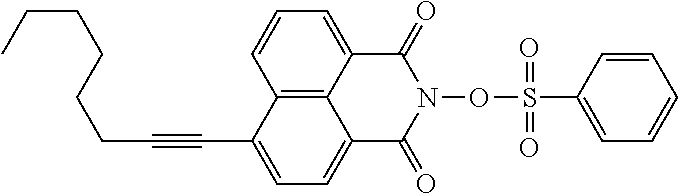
C12=C3C(=CC=C1)C(=O)N(OS(C1=CC=CC=C1)(=O)=O)C(=O)C3=CC=C2C#CCCCCCC
